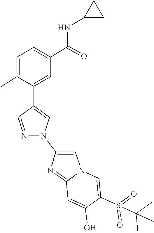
N1(C2=CN3C(=N2)C=C(O)C(S(=O)(=O)C(C)(C)C)=C3)C=C(C2=CC(C(NC3CC3)=O)=CC=C2C)C=N1
